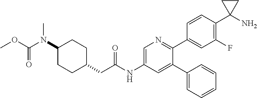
C1(N(C(OC)=O)C)CCC(CC(NC2=CN=C(C3=CC(F)=C(C4(N)CC4)C=C3)C(C3=CC=CC=C3)=C2)=O)CC1
